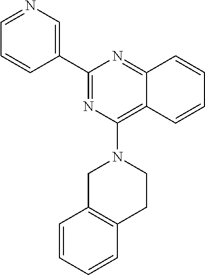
C1=CC2=NC(C3=CN=CC=C3)=NC(N3CCC4=C(C3)C=CC=C4)=C2C=C1
